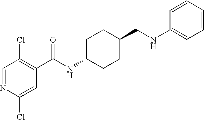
C1=NC(Cl)=CC(C(NC2CCC(CNC3=CC=CC=C3)CC2)=O)=C1Cl
